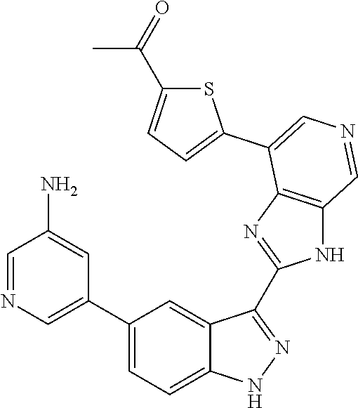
C1(C2=CN=CC(N)=C2)=CC=C2C(=C1)C(C1=NC3=C(N1)C=NC=C3C1=CC=C(C(=O)C)S1)=NN2
